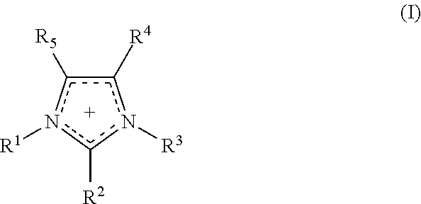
c1([R4])c([R5])n([R1])c([R2])n1[R3]
